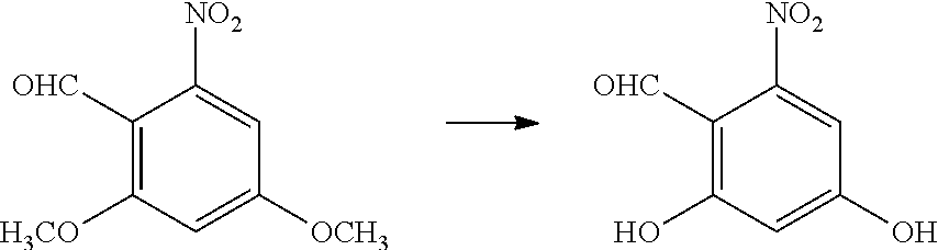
C1([OHC])=C([H3CO])C=C([OCH3])C=C1[NO2].C1([OHC])=C(O)C=C(O)C=C1[NO2]
